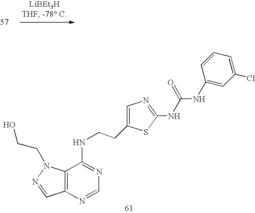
C12=C(N=CN=C1NCCC1=CN=C(NC(NC3=CC(Cl)=CC=C3)=O)S1)C=NN2CCO
